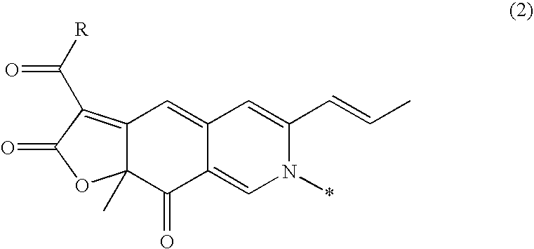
C12=C(C([R])=O)C(=O)OC1(C)C(=O)C1=CN(*)C(C=CC)=CC1=C2
